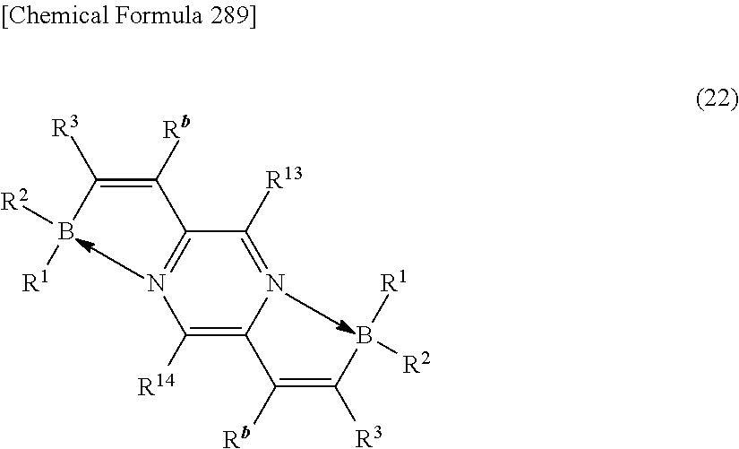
C1([R14])=C(C(=C(B([R1])[R2])[R3])[Rb])N=C([R13])C(C(=C(B([R2])[R1])[R3])[Rb])=N1
